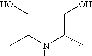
OCC(NC(CO)C)C
